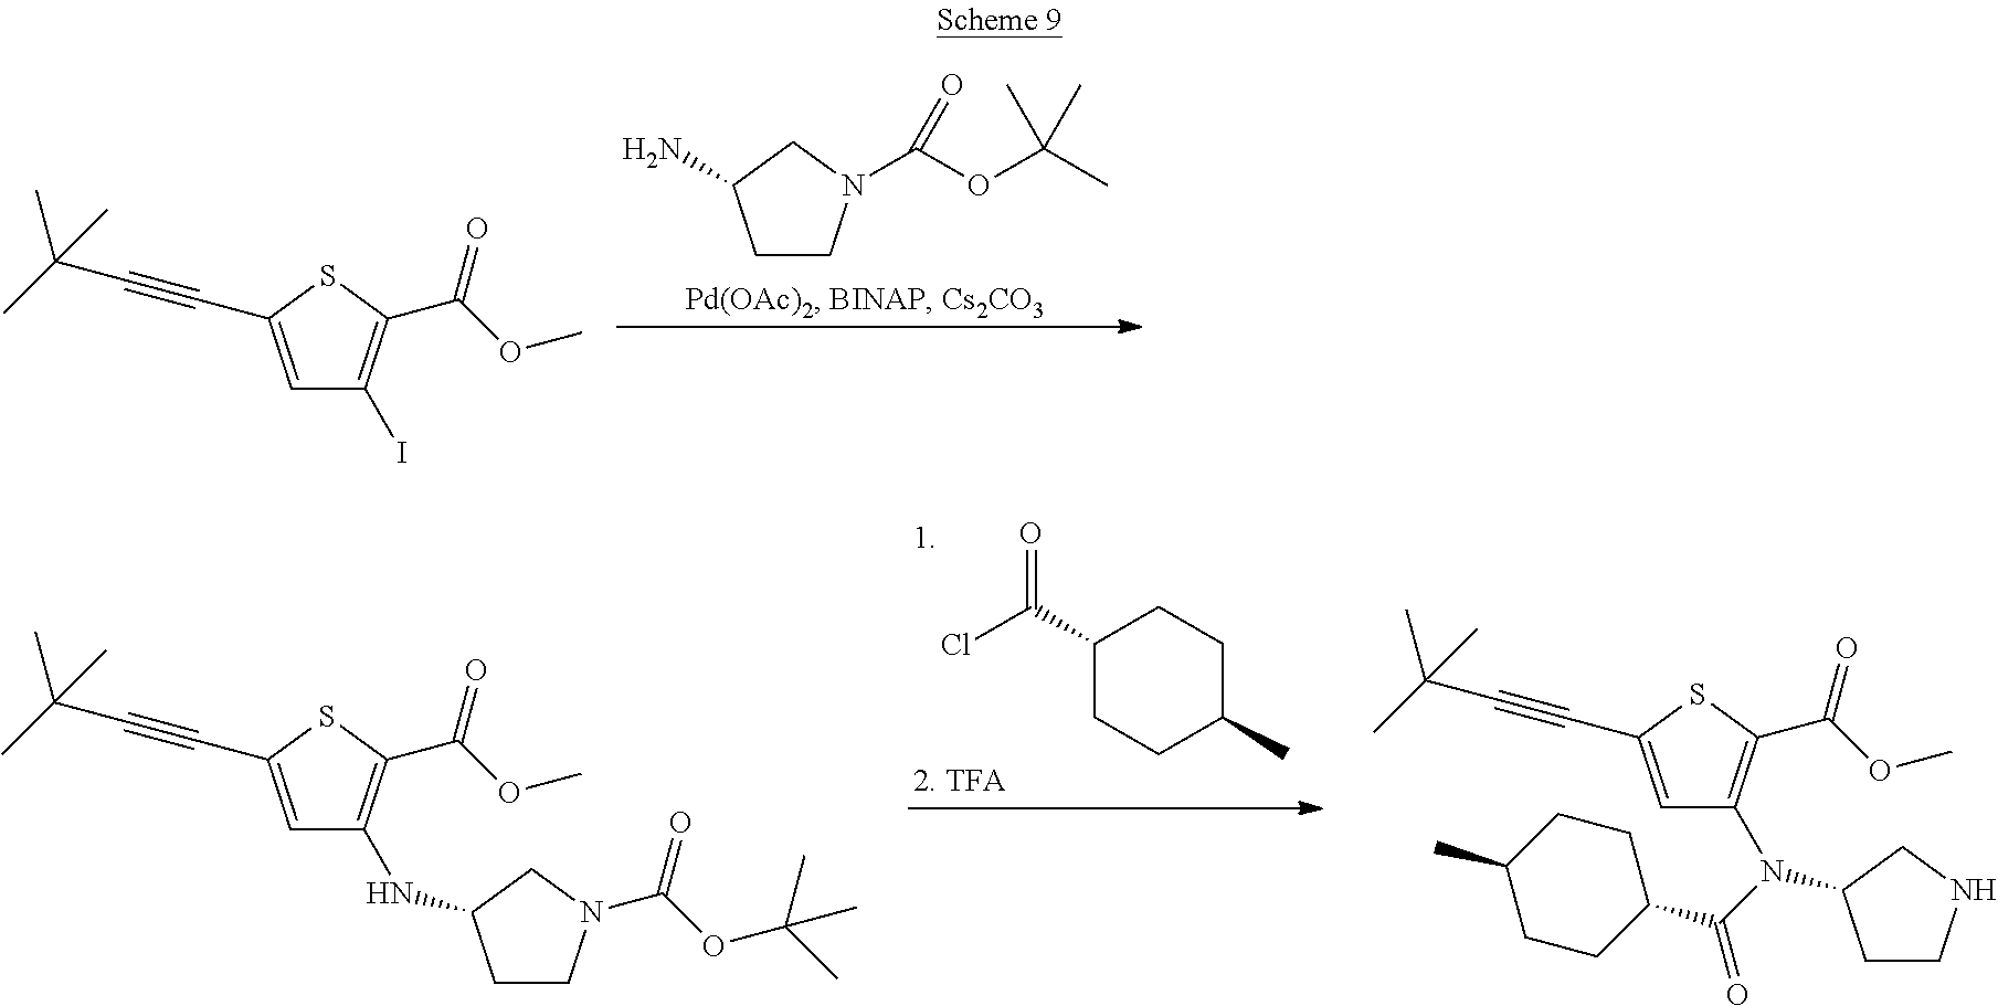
C1CN(C(OC(C)(C)C)=O)CC1N.CC(C)(C#CC1=CC(I)=C(C(OC)=O)S1)C.O=C(C1CCC(C)CC1)Cl.CC(C)(C#CC1=CC(NC2CCN(C(=O)OC(C)(C)C)C2)=C(C(OC)=O)S1)C.CC(C)(C#CC1=CC(N(C2CCNC2)C(C2CCC(C)CC2)=O)=C(C(OC)=O)S1)C
